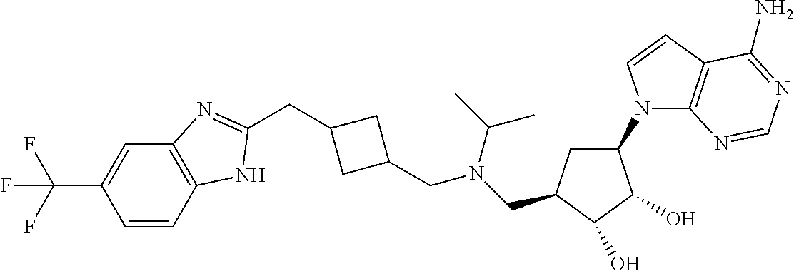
C(C1CC(CN(CC2CC(N3C4=C(C=C3)C(N)=NC=N4)C(O)C2O)C(C)C)C1)C1=NC2=C(C=CC(C(F)(F)F)=C2)N1
